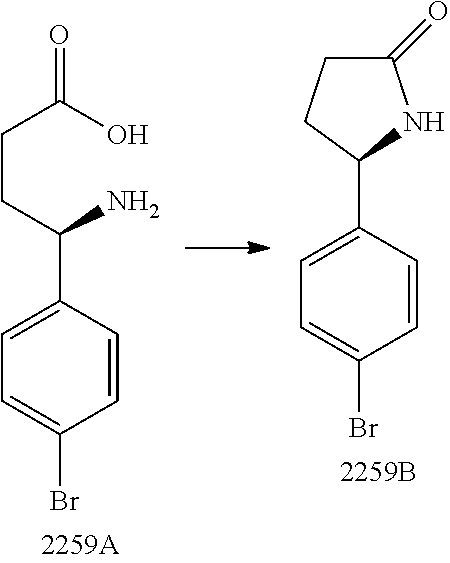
C1=CC(C(N)CCC(O)=O)=CC=C1Br.C1=CC(C2NC(=O)CC2)=CC=C1Br
